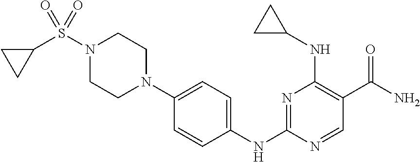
N1=C(NC2=CC=C(N3CCN(S(=O)(C4CC4)=O)CC3)C=C2)N=CC(C(N)=O)=C1NC1CC1
